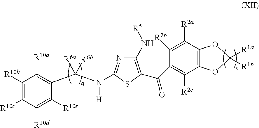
C12=C(C([R2a])=C([R2b])C(C(=O)C3=C(N[R5])N=C(N(C(C4=C([R10a])C([R10b])=C([R10c])C([R10d])=C4[R10e])([R6b])[R6a])[H])S3)=C1[R2c])OC([R1a])([R1b])O2
